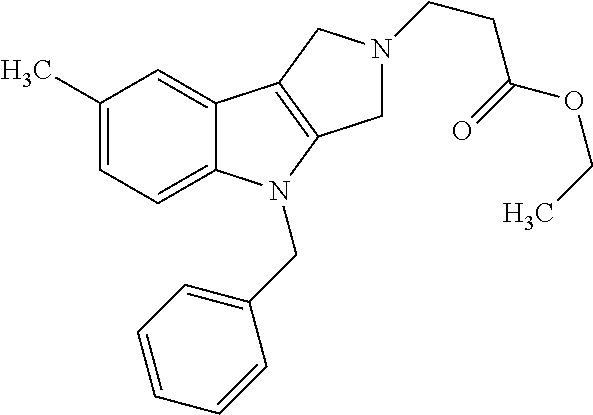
C1(C)=CC=C2C(=C1)C1=C(N2CC2=CC=CC=C2)CN(CCC(OCC)=O)C1
